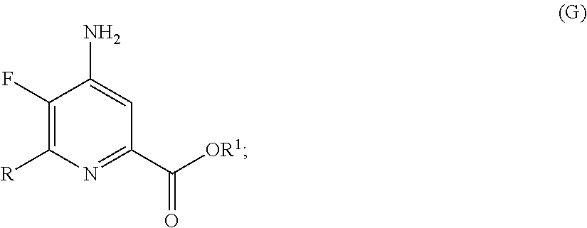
C1(F)=C([R])N=C(C([OR1])=O)C=C1N
